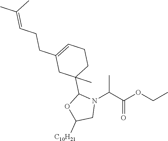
N1(C(C(OCC)=O)C)CC([C10H21])OC1C1(C)CC(CCC=C(C)C)=CCC1
